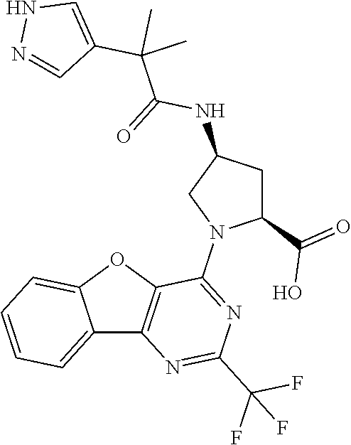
C12=CC=CC=C1OC1=C2N=C(C(F)(F)F)N=C1N1C(C(=O)O)CC(NC(C(C2=CNN=C2)(C)C)=O)C1
